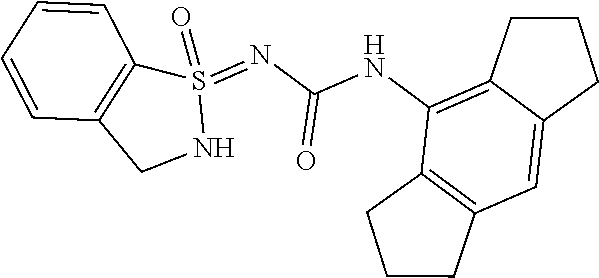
N(C(=O)NC1=C2C(=CC3=C1CCC3)CCC2)=S1(=O)C2=C(CN1)C=CC=C2
